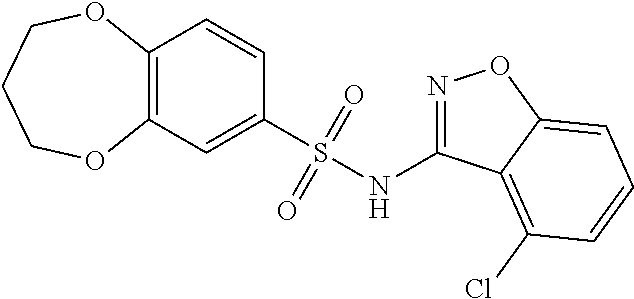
C12=C(C=C(S(NC3=NOC4=CC=CC(Cl)=C34)(=O)=O)C=C1)OCCCO2
